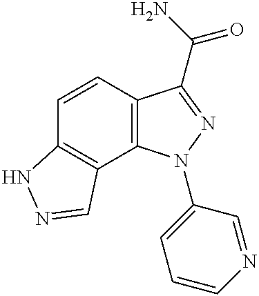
C1=CC2=C(C3=C1NN=C3)N(C1=CC=CN=C1)N=C2C(N)=O
